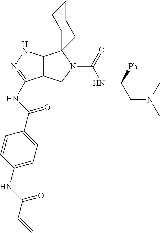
C12=C(NN=C1NC(C1=CC=C(NC(C=C)=O)C=C1)=O)C1(N(C(=O)NC(CN(C)C)[Ph])C2)CCCCC1
